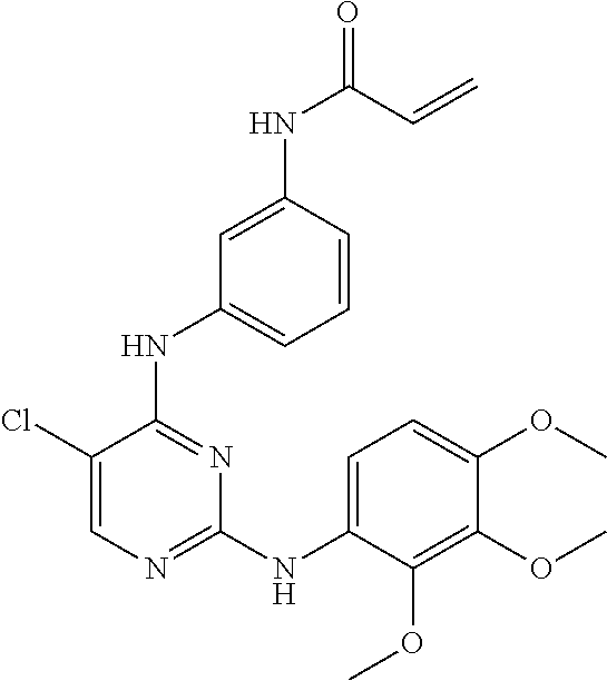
C1(Cl)=CN=C(NC2=CC=C(OC)C(OC)=C2OC)N=C1NC1=CC=CC(NC(C=C)=O)=C1
